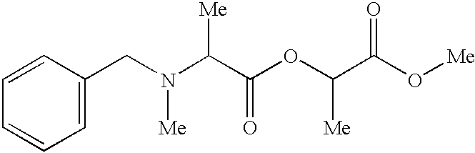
C1=CC=CC=C1CN(C(C(OC(C(O[Me])=O)[Me])=O)[Me])[Me]
